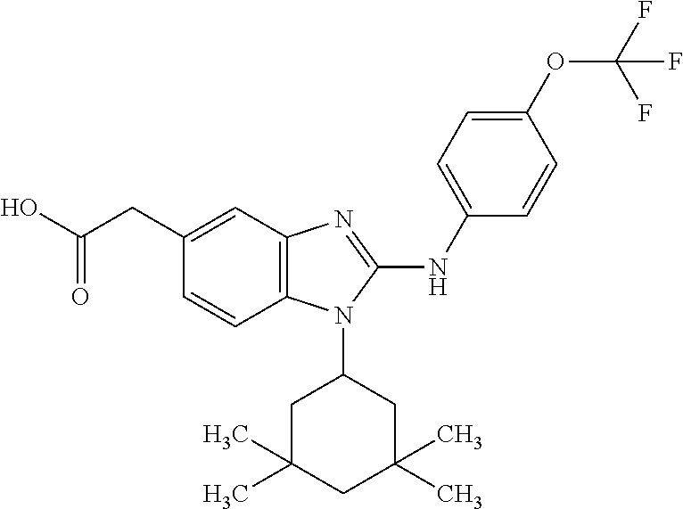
C12=C(C=C(CC(O)=O)C=C1)N=C(NC1=CC=C(OC(F)(F)F)C=C1)N2C1CC(C)(C)CC(C)(C)C1
